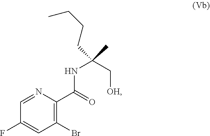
C1(Br)=C(C(=O)NC(C[OH])(C)CCCC)N=CC(F)=C1
